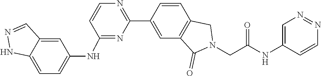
C1=CC2=C(C=C1C1=NC=CC(NC3=CC=C4NN=CC4=C3)=N1)C(=O)N(CC(NC1=CN=NC=C1)=O)C2
